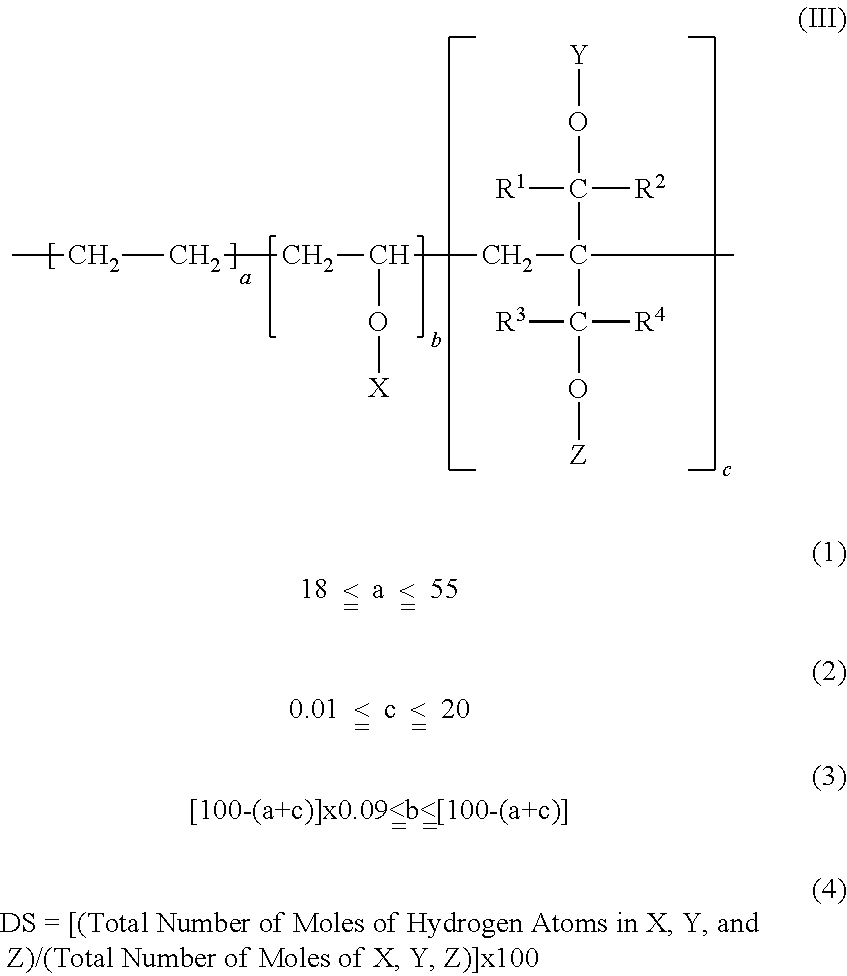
C(CCC(CC(C)(C(O[Y])([R2])[R1])C(O[Z])([R4])[R3])O[X])C
